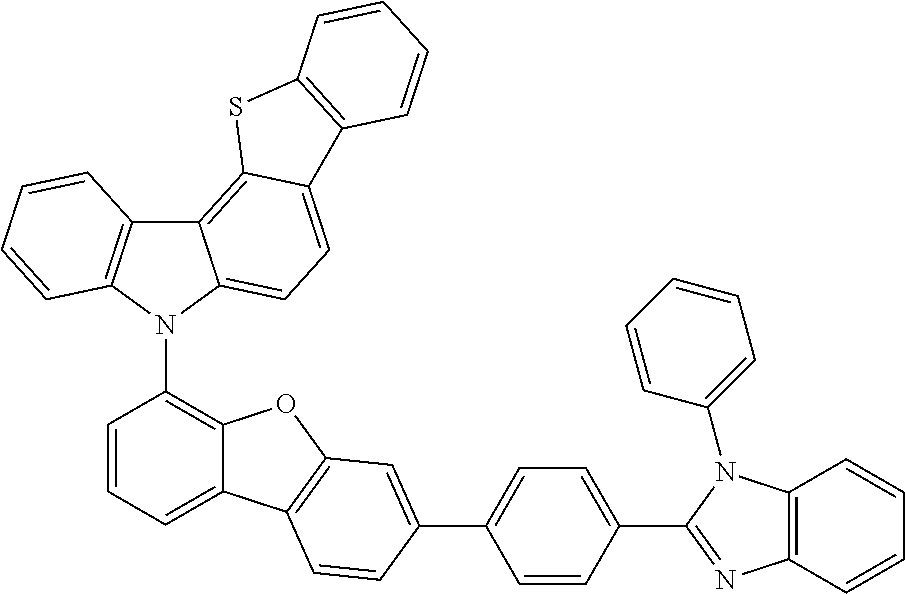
C12=C3C(=CC=C1N(C1=C4C(=CC=C1)C1=C(O4)C=C(C4=CC=C(C5=NC6=C(N5C5=CC=CC=C5)C=CC=C6)C=C4)C=C1)C1=C2C=CC=C1)C1=C(S3)C=CC=C1
